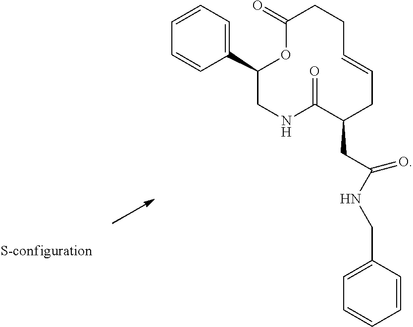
C1(C2CNC(=O)C(CC(NCC3=CC=CC=C3)=O)CC=CCCC(=O)O2)=CC=CC=C1
